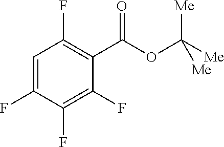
C1=C(F)C(F)=C(F)C(C(OC([Me])([Me])[Me])=O)=C1F
